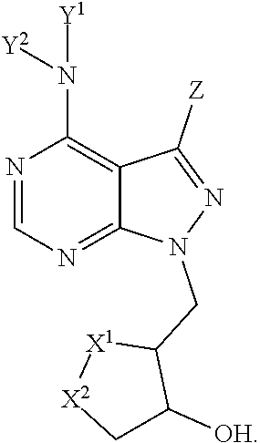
N1=CN=C2C(=C1N([Y1])[Y2])C([Z])=NN2CC1[X1][X2]CC1[OH]
